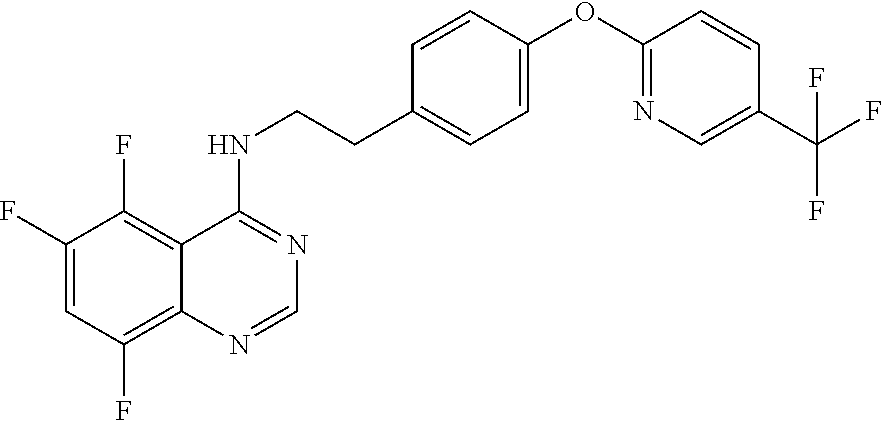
C1(F)=CC(F)=C2C(=C1F)C(NCCC1=CC=C(OC3=NC=C(C(F)(F)F)C=C3)C=C1)=NC=N2
